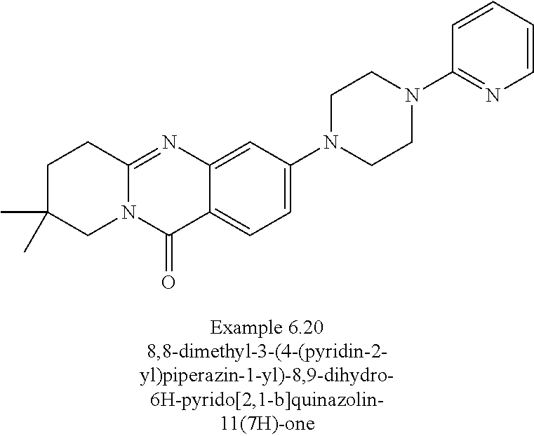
C1C(C)(C)CN2C(=NC3=CC(N4CCN(C5=NC=CC=C5)CC4)=CC=C3C2=O)C1
